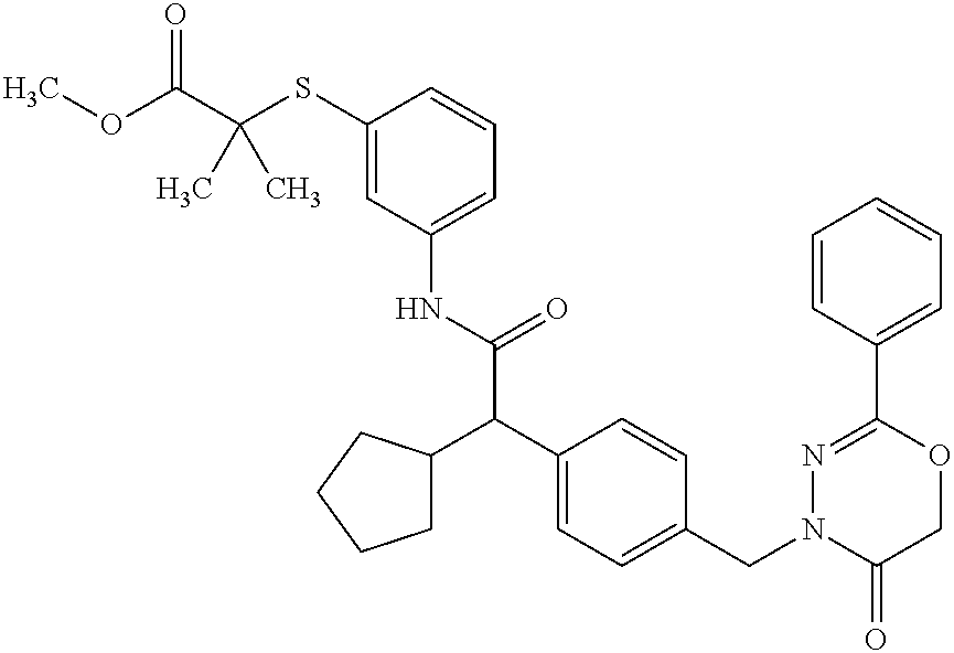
C1(NC(C(C2=CC=C(CN3C(=O)COC(C4=CC=CC=C4)=N3)C=C2)C2CCCC2)=O)=CC=CC(SC(C(OC)=O)(C)C)=C1
